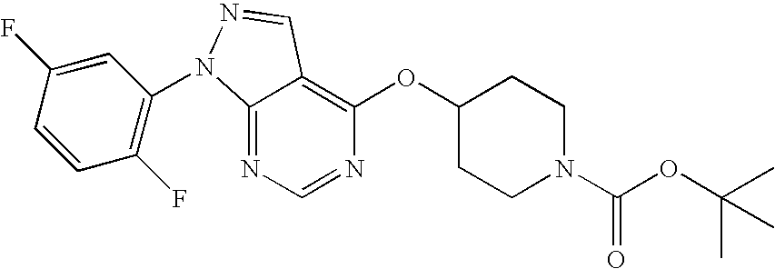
C12=NC=NC(OC3CCN(C(OC(C)(C)C)=O)CC3)=C1C=NN2C1=C(F)C=CC(F)=C1
